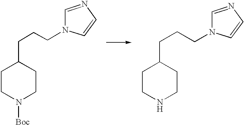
C1CN([Boc])CCC1CCCN1C=NC=C1.C1CNCCC1CCCN1C=NC=C1
